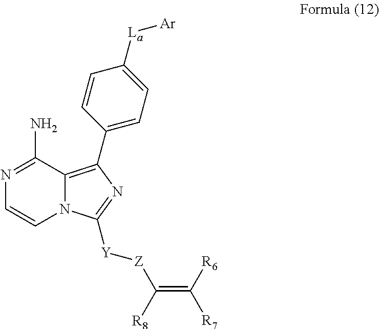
N1=C(N)C2=C(C3=CC=C([La][Ar])C=C3)N=C([Y][Z]C([R8])=C([R7])[R6])N2C=C1
